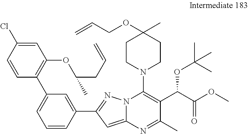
C1=C(Cl)C=CC(C2=CC=CC(C3=NN4C(=C3)N=C(C)C(C(C(OC)=O)OC(C)(C)C)=C4N3CCC(C)(OCC=C)CC3)=C2)=C1OC(CC=C)C
